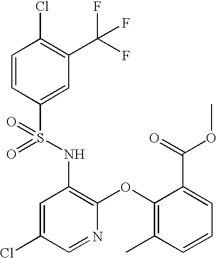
C1=CC(S(NC2=C(OC3=C(C)C=CC=C3C(=O)OC)N=CC(Cl)=C2)(=O)=O)=CC(C(F)(F)F)=C1Cl
